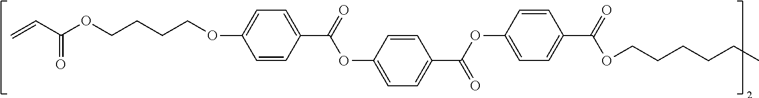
C1=CC(C(=O)OC2=CC=C(C(OC3=CC=C(C(=O)OCCCCCC)C=C3)=O)C=C2)=CC=C1OCCCCOC(C=C)=O
